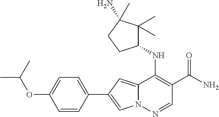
N12C(=CC(C3=CC=C(OC(C)C)C=C3)=C1)C(NC1C(C)(C)C(N)(C)CC1)=C(C(N)=O)C=N2
